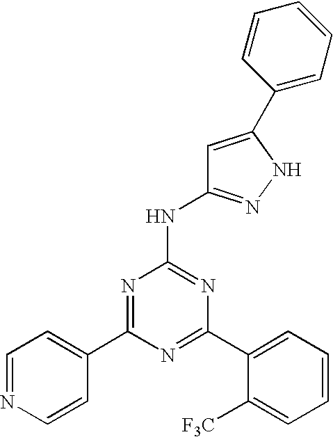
N1=C(C2=CC=CC=C2[F3C])N=C(NC2=NNC(C3=CC=CC=C3)=C2)N=C1C1=CC=NC=C1
